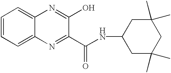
C1=CC=C2C(=C1)N=C(O)C(C(NC1CC(C)(C)CC(C)(C)C1)=O)=N2
